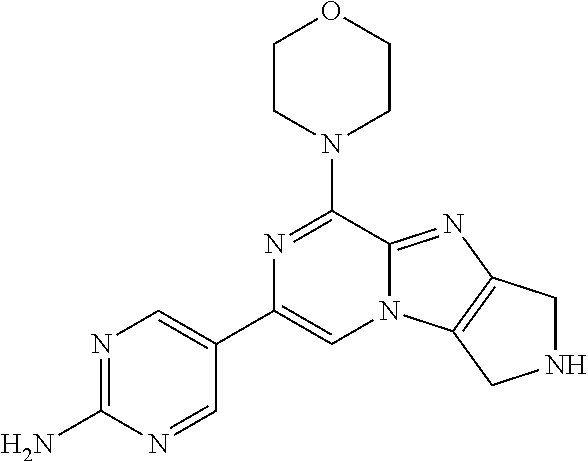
N1=C(N)N=CC(C2=CN3C(=NC4=C3CNC4)C(N3CCOCC3)=N2)=C1
